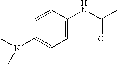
C1=CC(N(C)C)=CC=C1NC(C)=O
